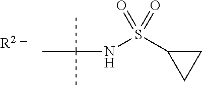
N(S(C1CC1)(=O)=O)C(C)(C)C
